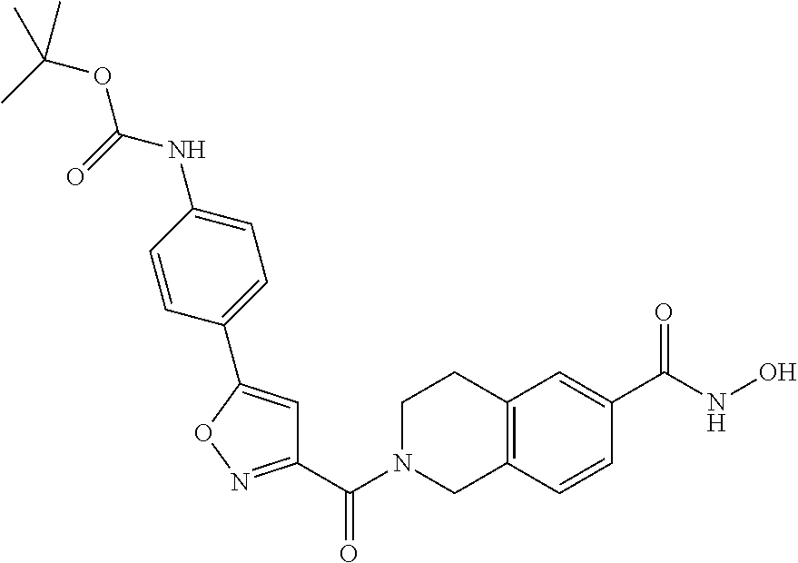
C1(C(N2CC3=C(CC2)C=C(C(NO)=O)C=C3)=O)=NOC(C2=CC=C(NC(=O)OC(C)(C)C)C=C2)=C1
